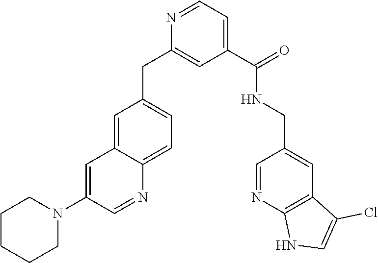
C1=C2C(=CC=C1CC1=CC(C(NCC3=CC4=C(N=C3)NC=C4Cl)=O)=CC=N1)N=CC(N1CCCCC1)=C2
